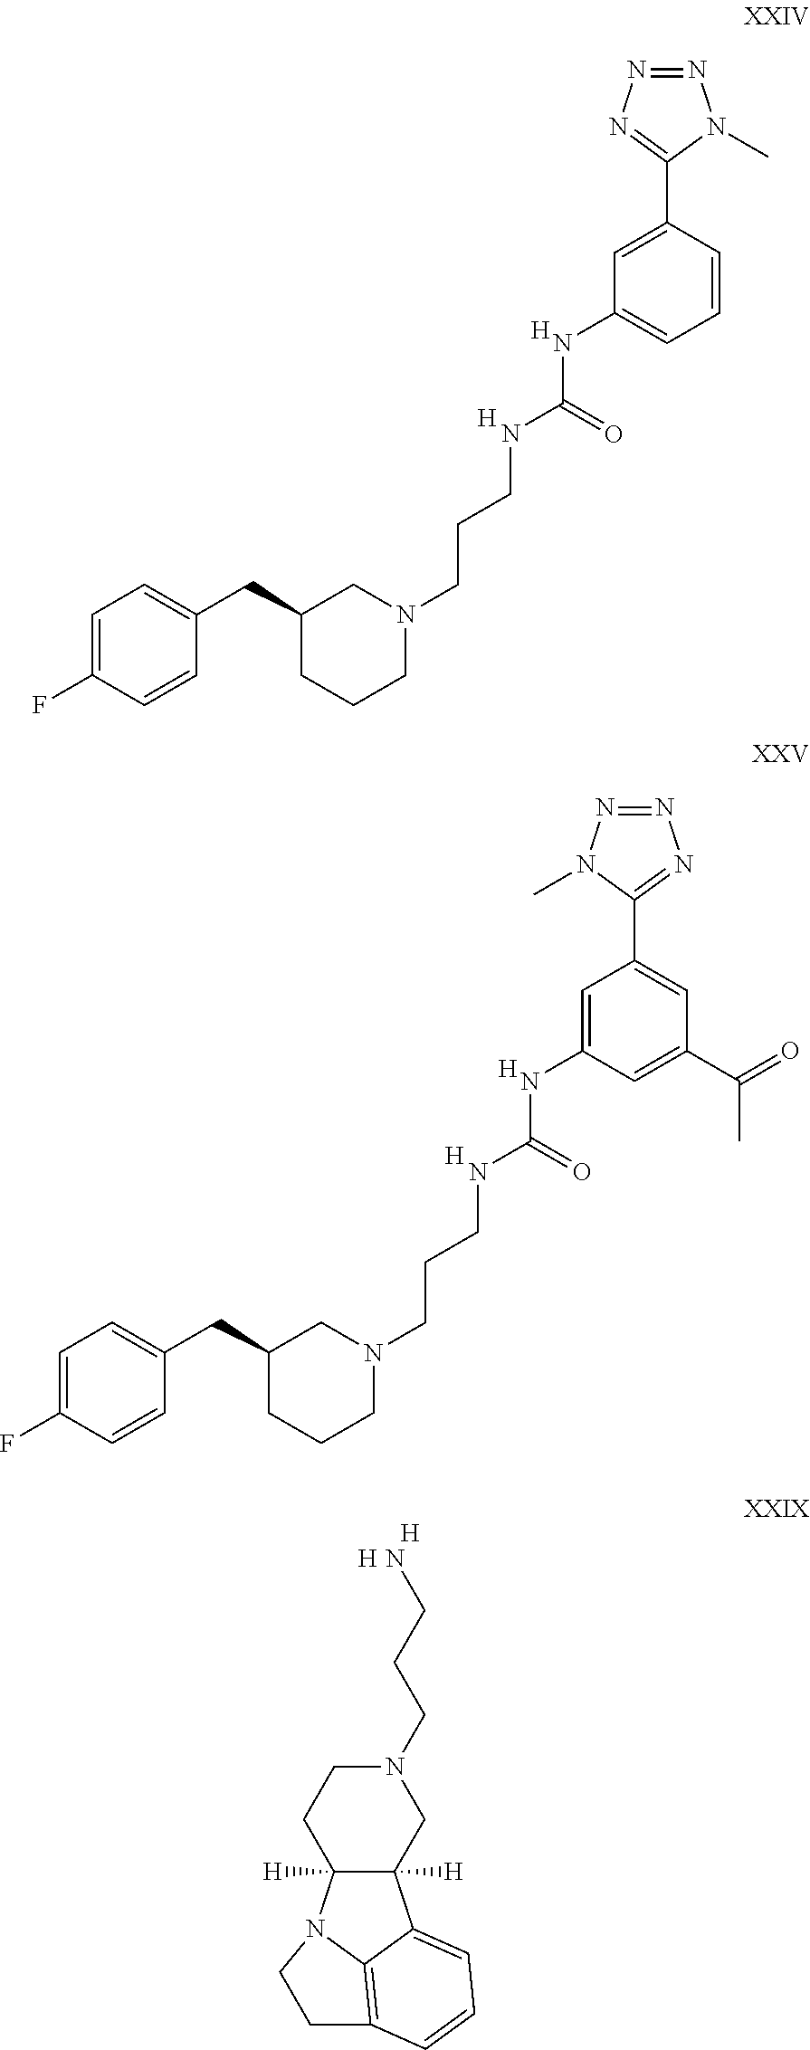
[H].[H].C1=C(F)C=CC(CC2CCCN(CCCNC(=O)NC3=CC=CC(C4=NN=NN4C)=C3)C2)=C1.[H].[H].C1=C(F)C=CC(CC2CCCN(CCCNC(=O)NC3=CC(C4=NN=NN4C)=CC(C(=O)C)=C3)C2)=C1.C1N(CCCN)CCC2([H])C1([H])C1=CC=CC3=C1N2CC3.[H].[H]
